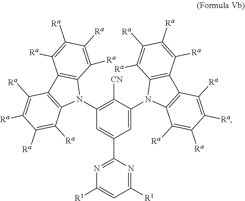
C1(N2C3=C(C4=C2C([Ra])=C([Ra])C([Ra])=C4[Ra])C([Ra])=C([Ra])C([Ra])=C3[Ra])=C([CN])C(N2C3=C(C4=C2C([Ra])=C([Ra])C([Ra])=C4[Ra])C([Ra])=C([Ra])C([Ra])=C3[Ra])=CC(C2=NC([R1])=CC([R1])=N2)=C1
